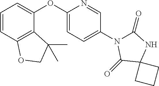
C1=CC2=C(C(OC3=CC=C(N4C(=O)NC5(C4=O)CCC5)C=N3)=C1)C(C)(C)CO2
